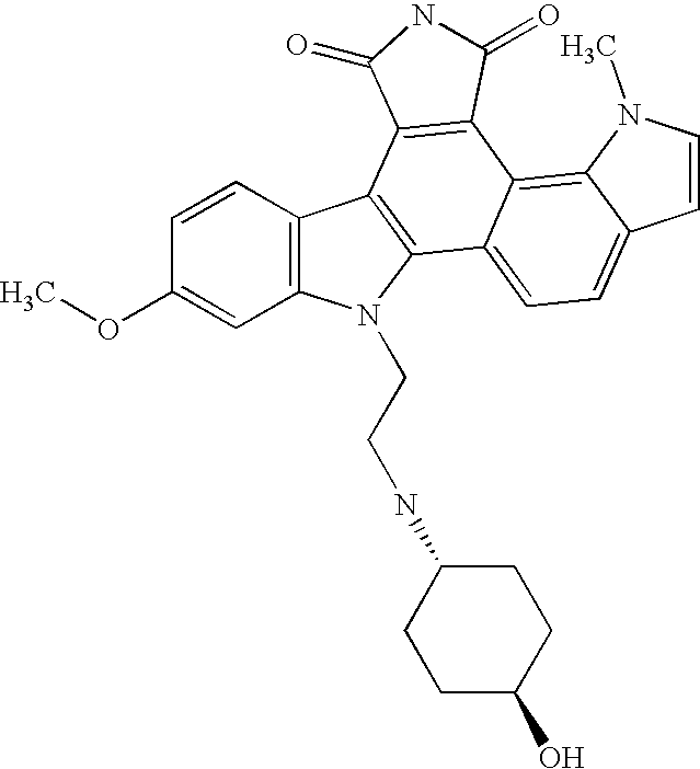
C12=C(C=CC(OC)=C1)C1=C(N2CCNC2CCC(O)CC2)C2=CC=C3C(=C2C2=C1C(=O)NC2=O)N(C)C=C3
